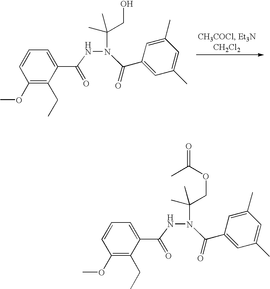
N(N(C(CO)(C)C)C(C1=CC(C)=CC(C)=C1)=O)C(C1=CC=CC(OC)=C1CC)=O.N(N(C(COC(=O)C)(C)C)C(C1=CC(C)=CC(C)=C1)=O)C(C1=CC=CC(OC)=C1CC)=O
